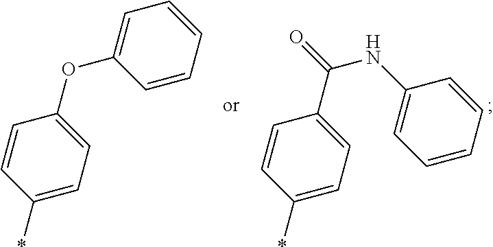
C1(*)=CC=C(OC2=CC=CC=C2)C=C1.C1(*)=CC=C(C(NC2=CC=CC=C2)=O)C=C1
